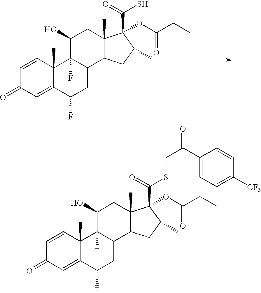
C1=CC2(C)C(=CC1=O)C(F)CC1C2(F)C(O)CC2(C)C1CC(C)C2(C(=O)S)OC(CC)=O.C1=CC2(C)C(=CC1=O)C(F)CC1C2(F)C(O)CC2(C)C1CC(C)C2(C(=O)SCC(C1=CC=C([CF3])C=C1)=O)OC(CC)=O
